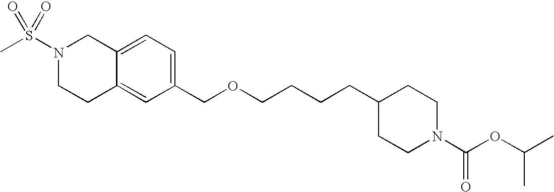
C1C2=CC(COCCCCC3CCN(C(=O)OC(C)C)CC3)=CC=C2CN(S(C)(=O)=O)C1
